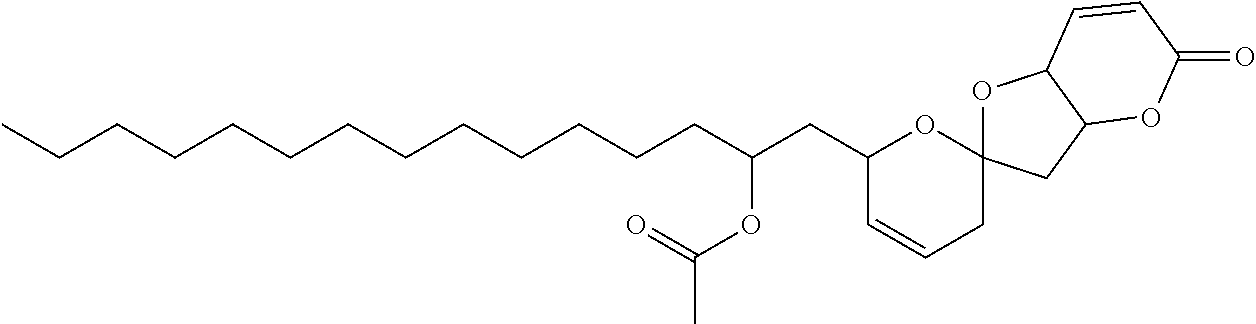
C1(CC(CCCCCCCCCCCCC)OC(C)=O)C=CCC2(O1)OC1C(C2)OC(=O)C=C1
